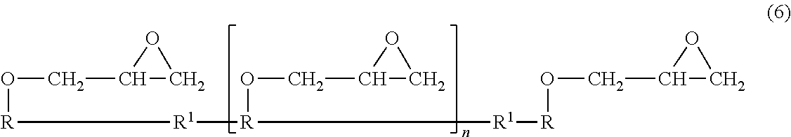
C1(CO[R][R1][R](OCC2CO2)[R1][R]OCC2CO2)CO1
